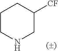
C1CNCC([CF])C1
